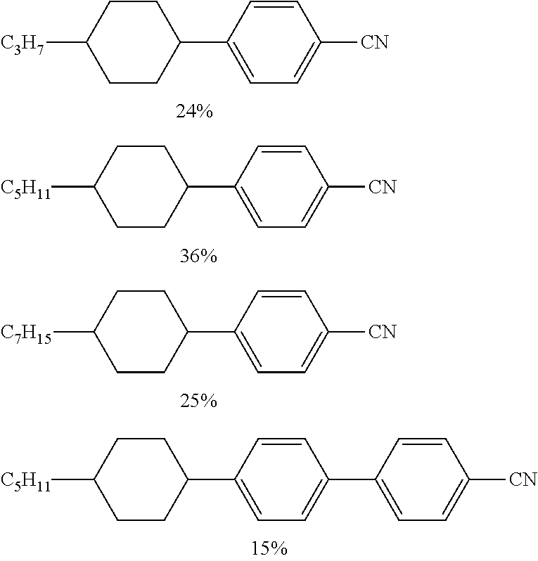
C1(C2=CC=C([CN])C=C2)CCC([C3H7])CC1.C1(C2=CC=C([CN])C=C2)CCC([C5H11])CC1.C1(C2=CC=C([CN])C=C2)CCC([C7H15])CC1.C1(C2=CC=C(C3=CC=C([CN])C=C3)C=C2)CCC([C5H11])CC1
